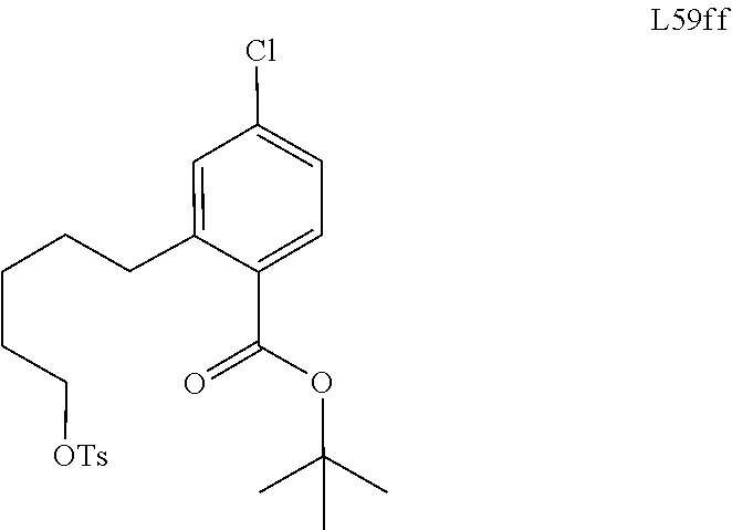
C1(CCCCC[OTs])=CC(Cl)=CC=C1C(OC(C)(C)C)=O
